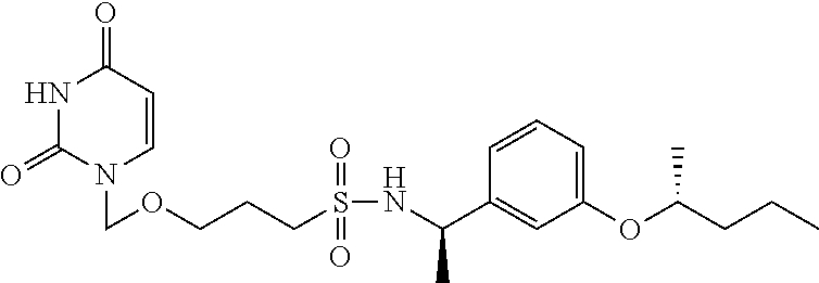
N1C(=O)N(COCCCS(NC(C2=CC(OC(CCC)C)=CC=C2)C)(=O)=O)C=CC1=O
